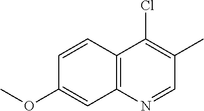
C1=CC2=C(C=C1OC)N=CC(C)=C2Cl
